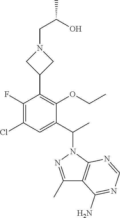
C1(C)=NN(C(C)C2=CC(Cl)=C(F)C(C3CN(CC(O)C)C3)=C2OCC)C2=C1C(N)=NC=N2
